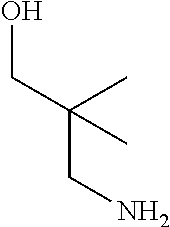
OCC(C)(C)CN
